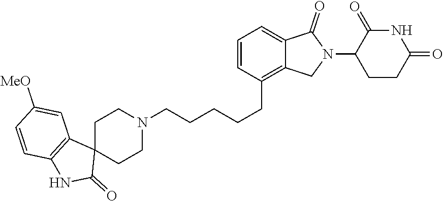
C1C2(CCN(CCCCCC3=C4C(=CC=C3)C(=O)N(C3CCC(=O)NC3=O)C4)C1)C1=C(NC2=O)C=CC([MeO])=C1
